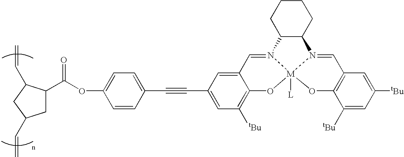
C1CCC2C(C1)N1=CC3=C(O[M]14([L])N2=CC1=CC(C#CC2=CC=C(OC(=O)C5CC(C=C)CC5C=C)C=C2)=CC([tBu])=C1O4)C([tBu])=CC([tBu])=C3
